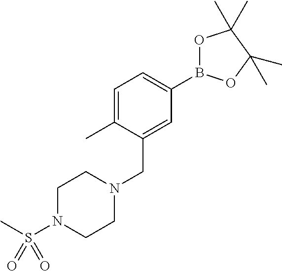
C1=C(C)C(CN2CCN(S(C)(=O)=O)CC2)=CC(B2OC(C)(C)C(C)(C)O2)=C1
